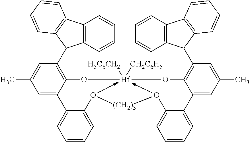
C1=CC=C2C(=C1)C1=CC(C)=CC(C3C4=C(C5=C3C=CC=C5)C=CC=C4)=C1O[Hf]13([H5C6CH2])([CH2C6H5])-O(C4=CC=CC=C4C4=CC(C)=CC(C5C6=C(C7=C5C=CC=C7)C=CC=C6)=C4O1)[(CH2)3]O->32
